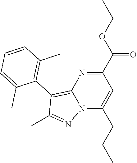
C1(C(OCC)=O)=NC2=C(C3=C(C)C=CC=C3C)C(C)=NN2C(CCC)=C1
